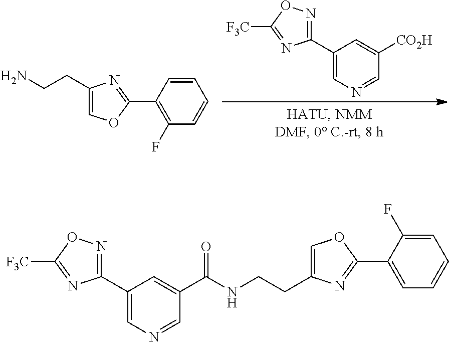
C1(C2=NOC([F3C])=N2)=CN=CC([CO2H])=C1.C1(CCN)=COC(C2=C(F)C=CC=C2)=N1.C1(C2=NOC([F3C])=N2)=CN=CC(C(NCCC2=COC(C3=CC=CC=C3F)=N2)=O)=C1
